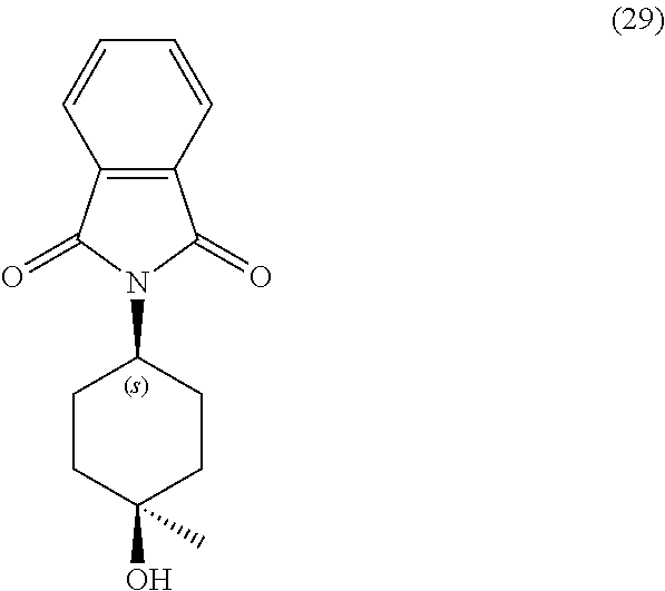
C1CC(O)(C)CCC1N1C(=O)C2=C(C1=O)C=CC=C2
